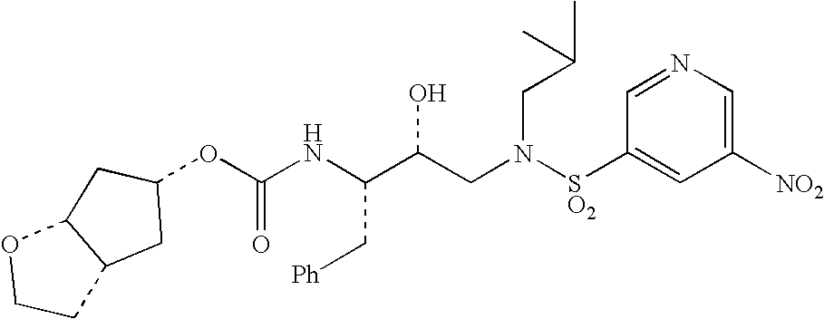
C(NC(C(CN([SO2]C1=CC([NO2])=CN=C1)CC(C)C)O)C[Ph])(=O)OC1CC2C(C1)OCC2
